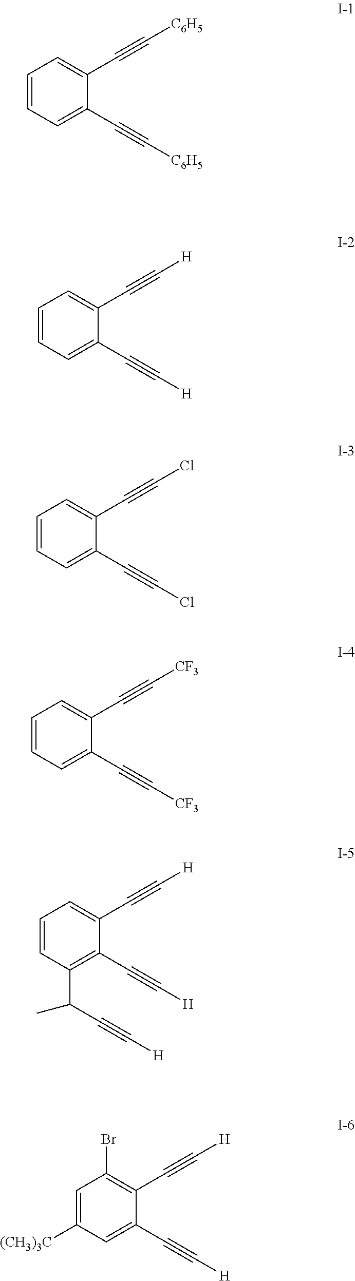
C1=CC=C(C#C[C6H5])C(C#C[C6H5])=C1.C1=CC=C(C#C[H])C(C#C[H])=C1.C1=CC=C(C#CCl)C(C#CCl)=C1.C1=CC=C(C#C[CF3])C(C#C[CF3])=C1.C1=C([(CH3)3C])C=C(C#C[H])C(C#C[H])=C1Br.C1=CC(C(C)C#C[H])=C(C#C[H])C(C#C[H])=C1
